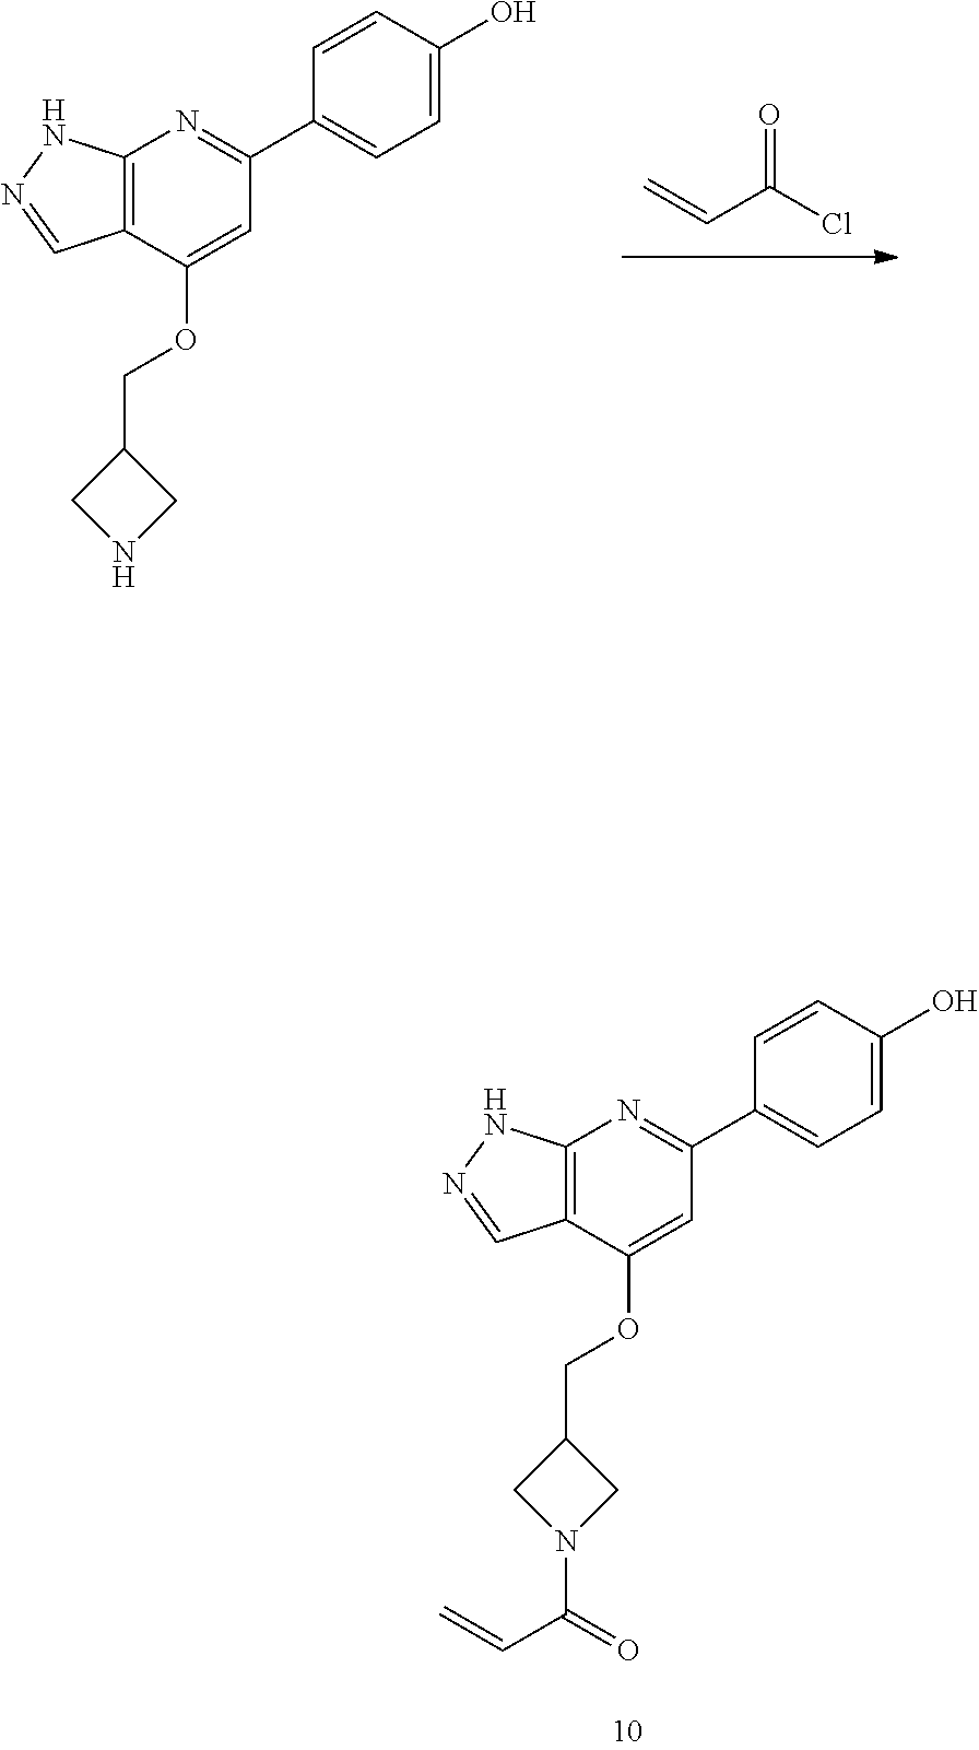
C12=C(N=C(C3=CC=C(O)C=C3)C=C1OCC1CNC1)NN=C2.C=CC(Cl)=O.C12=C(N=C(C3=CC=C(O)C=C3)C=C1OCC1CN(C(=O)C=C)C1)NN=C2
